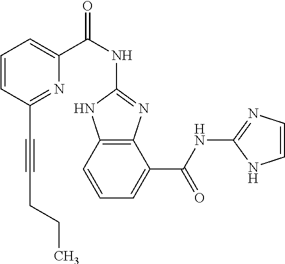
C12=C(C=CC=C1C(NC1=NC=CN1)=O)NC(NC(C1=CC=CC(C#CCCC)=N1)=O)=N2
